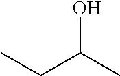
C(C)C(C)O
